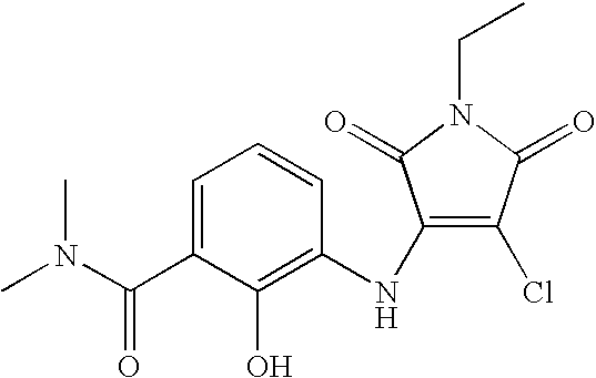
C1=C(C(N(C)C)=O)C(O)=C(NC2=C(Cl)C(=O)N(CC)C2=O)C=C1
